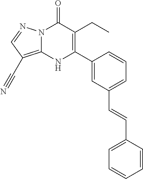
N12C(=C(C#N)C=N1)NC(C1=CC(C=CC3=CC=CC=C3)=CC=C1)=C(CC)C2=O
